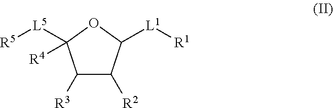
C1([R3])C([R2])C([L1][R1])OC1([L5][R5])[R4]
